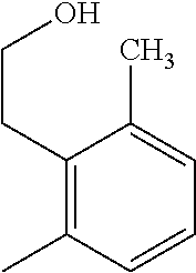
C1(CCO)=C(C)C=CC=C1C
